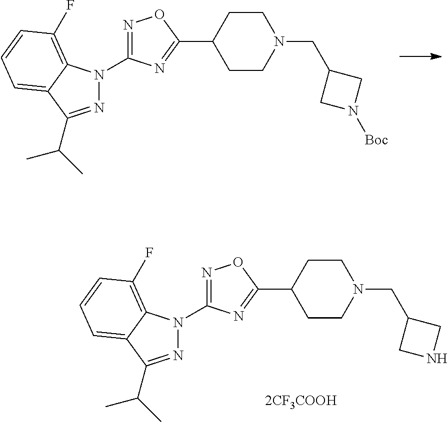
N1=C(N2N=C(C(C)C)C3=CC=CC(F)=C23)N=C(C2CCN(CC3CN([Boc])C3)CC2)O1.N1=C(N2N=C(C(C)C)C3=CC=CC(F)=C23)N=C(C2CCN(CC3CNC3)CC2)O1
